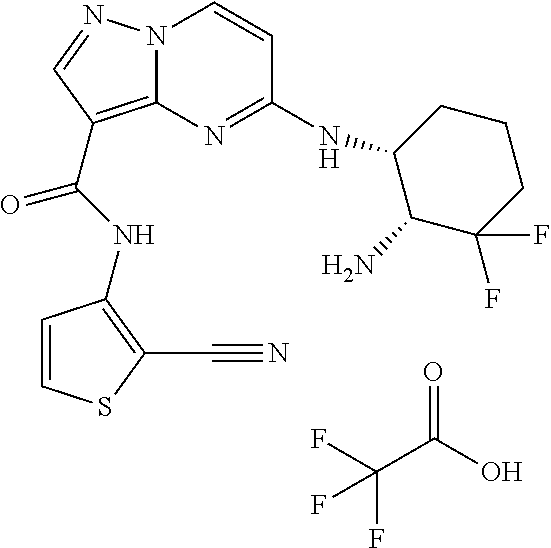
FC(F)(C(=O)O)F.N(C(=O)C1=C2N(N=C1)C=CC(NC1C(N)C(F)(F)CCC1)=N2)C1=C(C#N)SC=C1
